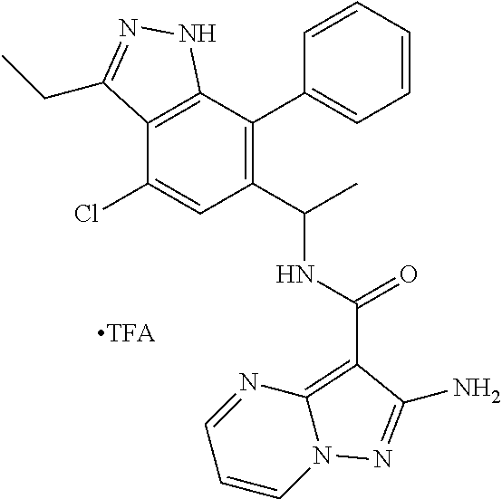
C1=NC2=C(C(=O)NC(C)C3=C(C4=CC=CC=C4)C4=C(C(Cl)=C3)C(CC)=NN4)C(N)=NN2C=C1
